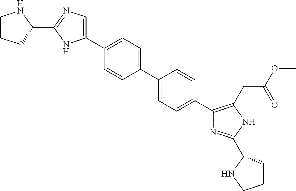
C1(C2=CC=C(C3=CC=C(C4=C(CC(OC)=O)NC(C5CCCN5)=N4)C=C3)C=C2)=CN=C(C2NCCC2)N1
